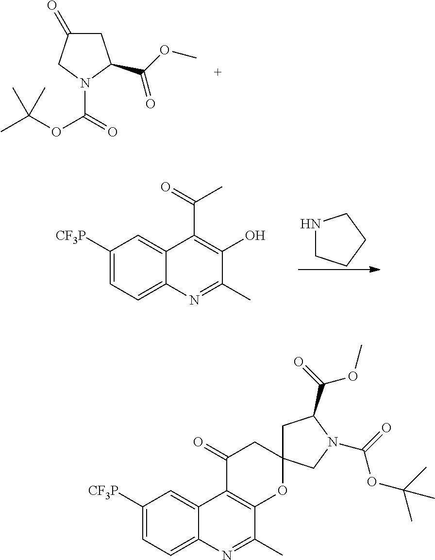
C1C(=O)CN(C(OC(C)(C)C)=O)C1C(OC)=O.N1CCCC1.C1([CF3P])=CC=C2C(=C1)C(C(=O)C)=C(O)C(C)=N2.C1([CF3P])=CC=C2C(=C1)C1=C(C(C)=N2)OC2(CC1=O)CC(C(=O)OC)N(C(=O)OC(C)(C)C)C2
